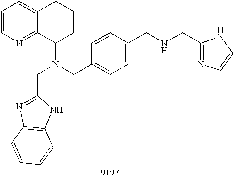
C1=CN=C2C(=C1)CCCC2N(CC1=CC=C(CNCC2=NC=CN2)C=C1)CC1=NC2=C(N1)C=CC=C2
